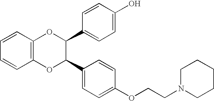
C1=CC2=C(C=C1)OC(C1=CC=C(OCCN3CCCCC3)C=C1)C(C1=CC=C(O)C=C1)O2
